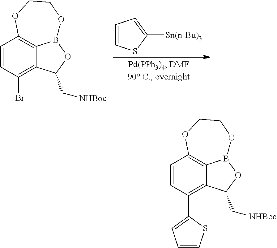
C1=CC(C2=CC=CS2)=C2C3=C1OCCOB3OC2C[NHBoc].C1=CC(Br)=C2C3=C1OCCOB3OC2C[NHBoc].C1=CSC([Sn(n-Bu)3])=C1
